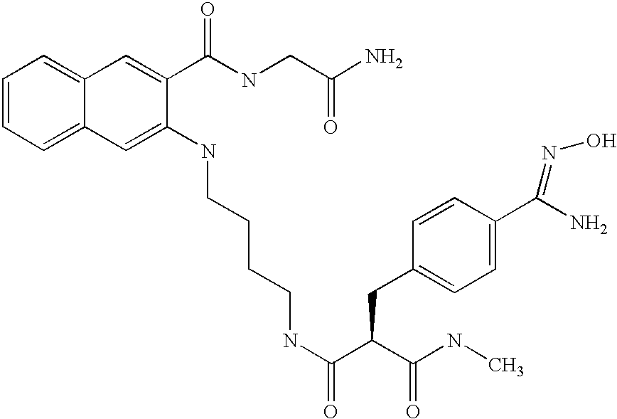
C1=CC=C2C(=C1)C=C(C(NCC(N)=O)=O)C(NCCCCNC(=O)C(C(NC)=O)CC1=CC=C(C(N)=NO)C=C1)=C2
